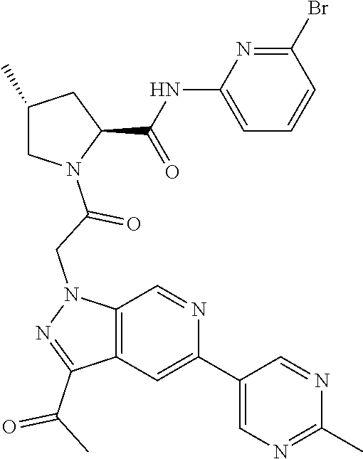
C1(C)CN(C(=O)CN2C3=C(C=C(C4=CN=C(C)N=C4)N=C3)C(C(C)=O)=N2)C(C(NC2=CC=CC(Br)=N2)=O)C1
